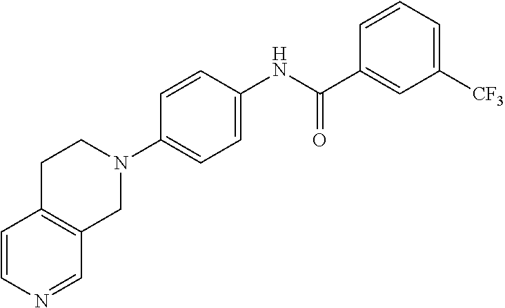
C1=CC(NC(C2=CC([CF3])=CC=C2)=O)=CC=C1N1CCC2=C(C1)C=NC=C2
